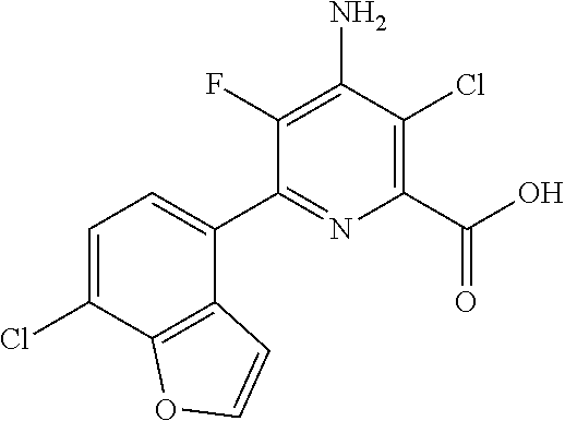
C1(C2=CC=C(Cl)C3=C2C=CO3)=NC(C(=O)O)=C(Cl)C(N)=C1F
